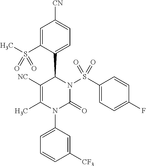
C1=C(S(C)(=O)=O)C(C2N(S(C3=CC=C(F)C=C3)(=O)=O)C(=O)N(C3=CC=CC([CF3])=C3)C(C)=C2[NC])=CC=C1[CN]
